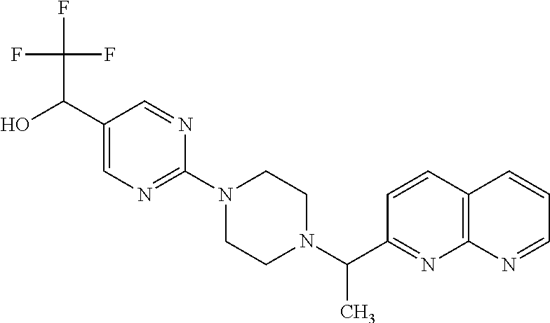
C12=C(C=CC(C(N3CCN(C4=NC=C(C(C(F)(F)F)O)C=N4)CC3)C)=N1)C=CC=N2
